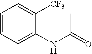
N(C(=O)C)C1=CC=CC=C1[CF3]
